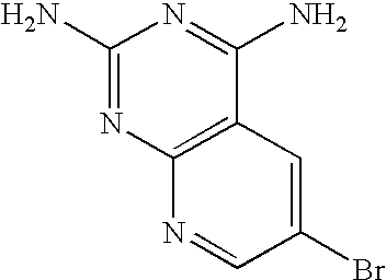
C1(N)=NC2=C(C(N)=N1)C=C(Br)C=N2
